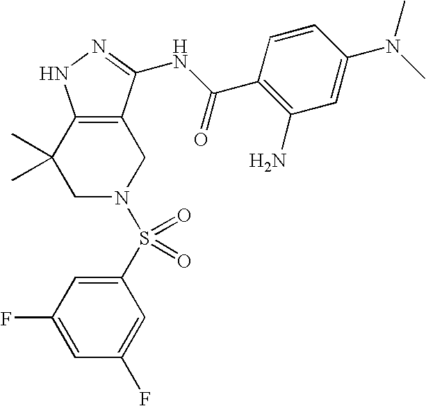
C1N(S(C2=CC(F)=CC(F)=C2)(=O)=O)CC2=C(C1(C)C)NN=C2NC(C1=C(N)C=C(N(C)C)C=C1)=O
